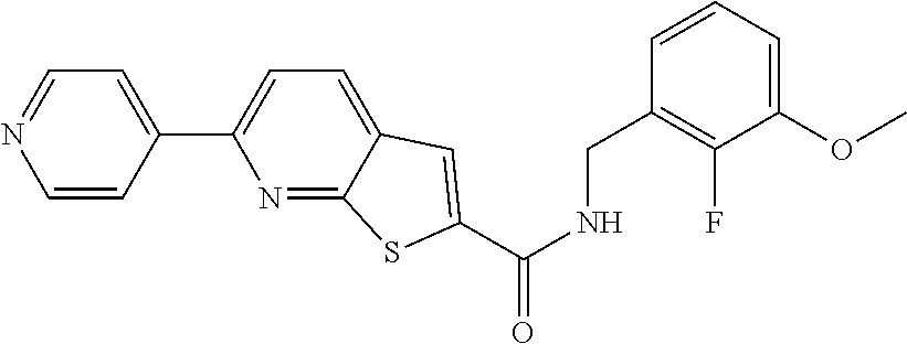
N1=C2C(=CC=C1C1=CC=NC=C1)C=C(C(NCC1=C(F)C(OC)=CC=C1)=O)S2
